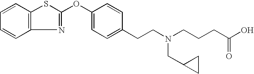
C1=CC2=C(C=C1)N=C(OC1=CC=C(CCN(CCCC(O)=O)CC3CC3)C=C1)S2
